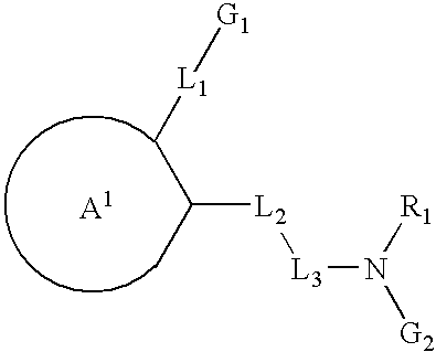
C([L2][L3]N([G2])[R1])(C[L1][G1])C.[A1]
